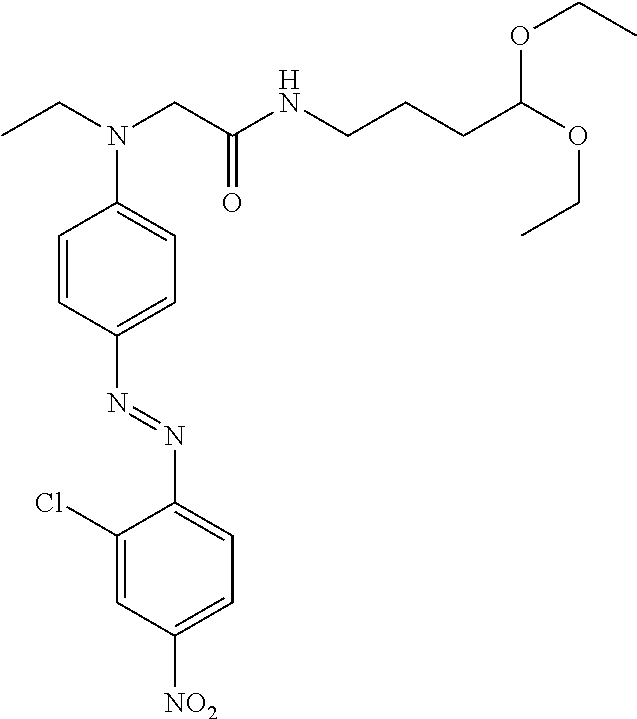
C1(Cl)=CC([NO2])=CC=C1N=NC1=CC=C(N(CC)CC(NCCCC(OCC)OCC)=O)C=C1
